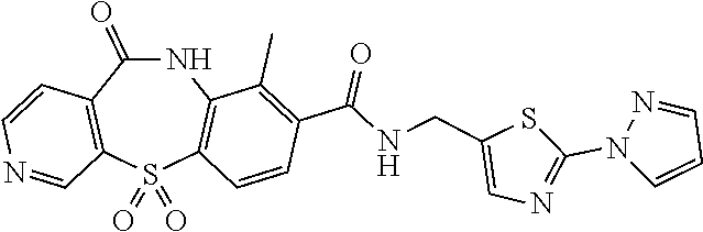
N1C(=O)C2=C(S(=O)(=O)C3=C1C(C)=C(C(NCC1=CN=C(N4C=CC=N4)S1)=O)C=C3)C=NC=C2
